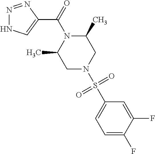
N1=NC(C(=O)N2C(C)CN(S(C3=CC=C(F)C(F)=C3)(=O)=O)CC2C)=CN1
